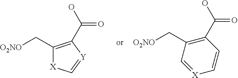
C([O2NO])C1=C(C(O)=O)C=C[X]=C1.C1(C[O2NO])=C(C(O)=O)[Y]=C[X]1
